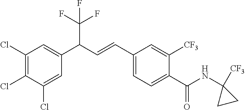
C1(Cl)=CC(C(C=CC2=CC=C(C(NC3([CF3])CC3)=O)C([CF3])=C2)C(F)(F)F)=CC(Cl)=C1Cl
